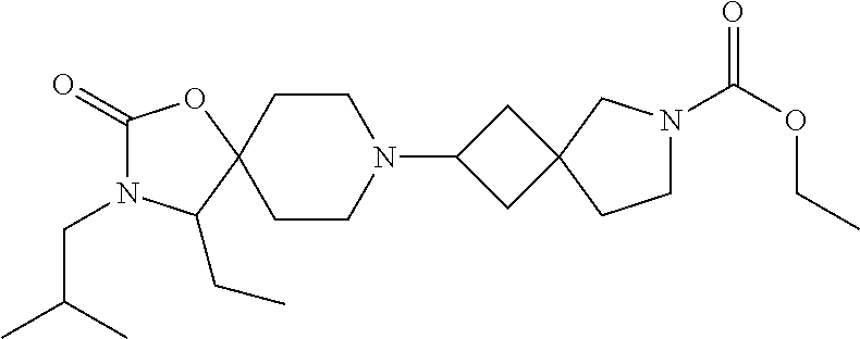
C1(=O)N(CC(C)C)C(CC)C2(O1)CCN(C1CC3(C1)CN(C(OCC)=O)CC3)CC2
